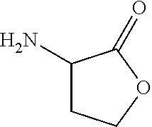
C1(N)CCOC1=O
